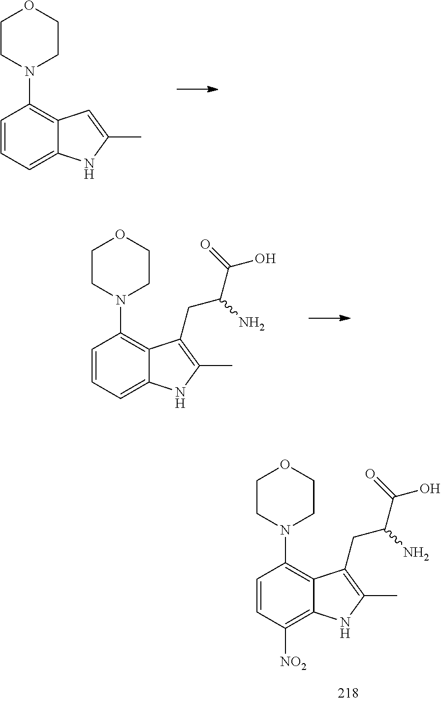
C1CN(C2=C3C(=CC=C2)NC(C)=C3)CCO1.C1CN(C2=C3C(=CC=C2)NC(C)=C3CC(C(O)=O)N)CCO1.C1CN(C2=C3C(=C([NO2])C=C2)NC(C)=C3CC(C(O)=O)N)CCO1
